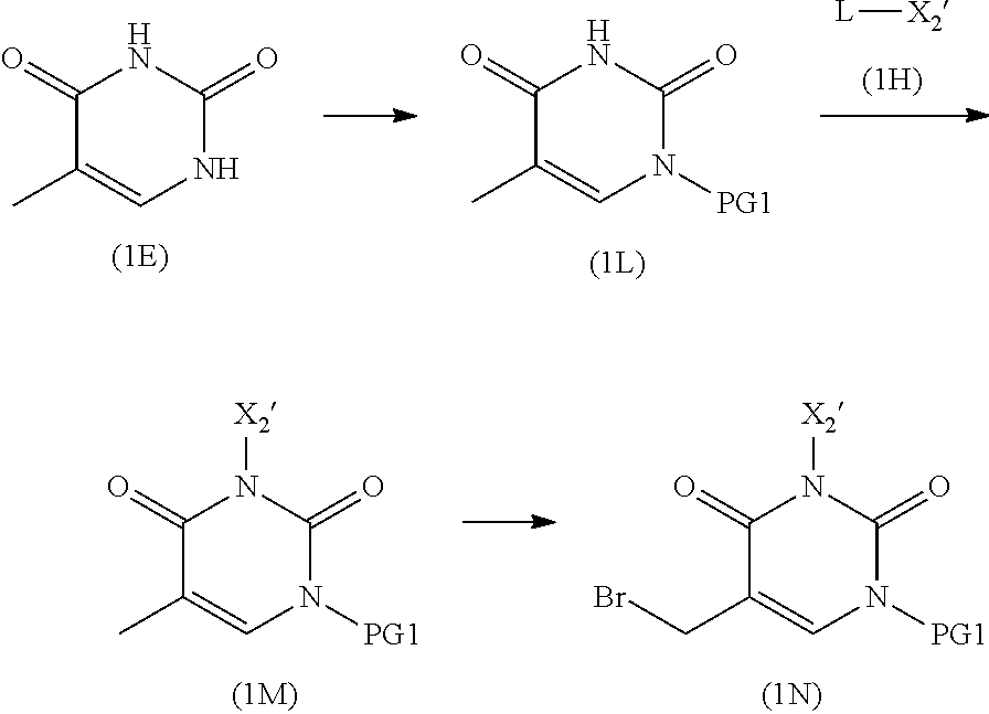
C1(=O)C(C)=CNC(=O)N1.C1(=O)C(C)=CN([PG1])C(=O)N1.[L][X2].C1(=O)C(C)=CN([PG1])C(=O)N1[X2].C1(=O)C(CBr)=CN([PG1])C(=O)N1[X2]
